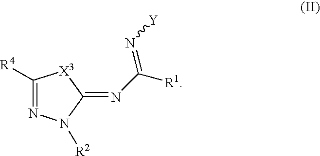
C1([R4])=NN([R2])C(=NC([R1])=N[Y])[X3]1
